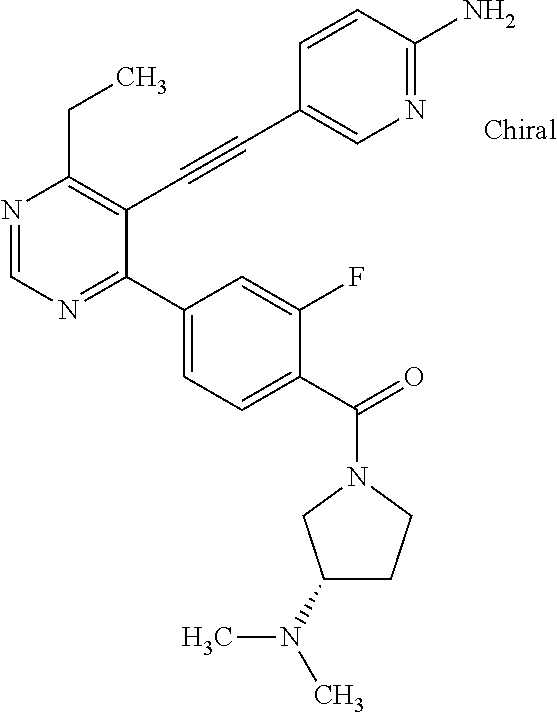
N1=CN=C(C2=CC=C(C(=O)N3CCC(N(C)C)C3)C(F)=C2)C(C#CC2=CN=C(N)C=C2)=C1CC
